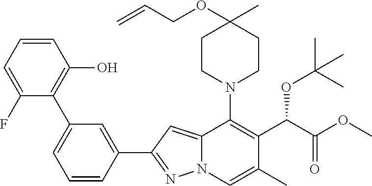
C1=CC=C(F)C(C2=CC=CC(C3=NN4C(=C3)C(N3CCC(C)(OCC=C)CC3)=C(C(C(OC)=O)OC(C)(C)C)C(C)=C4)=C2)=C1O
